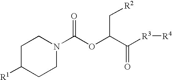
C1C([R1])CCN(C(OC(C([R3][R4])=O)C[R2])=O)C1
